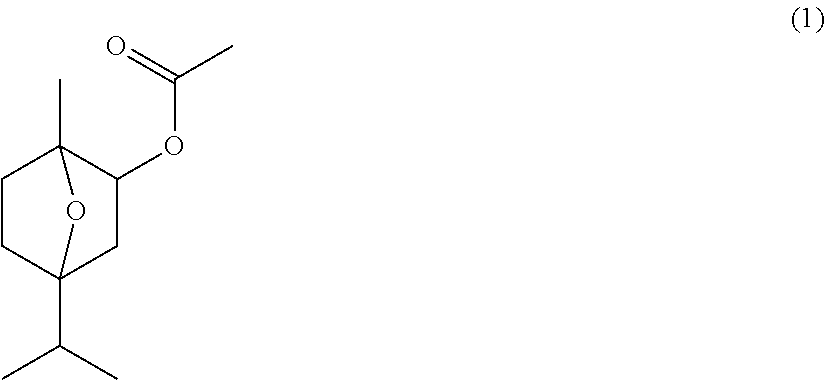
C1CC2(C(C)C)CC(OC(C)=O)C1(C)O2
